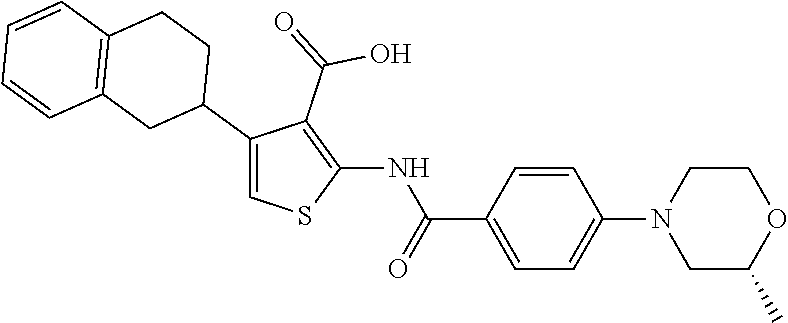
C1=CC(C(=O)NC2=C(C(=O)O)C(C3CCC4=C(C3)C=CC=C4)=CS2)=CC=C1N1CC(C)OCC1
